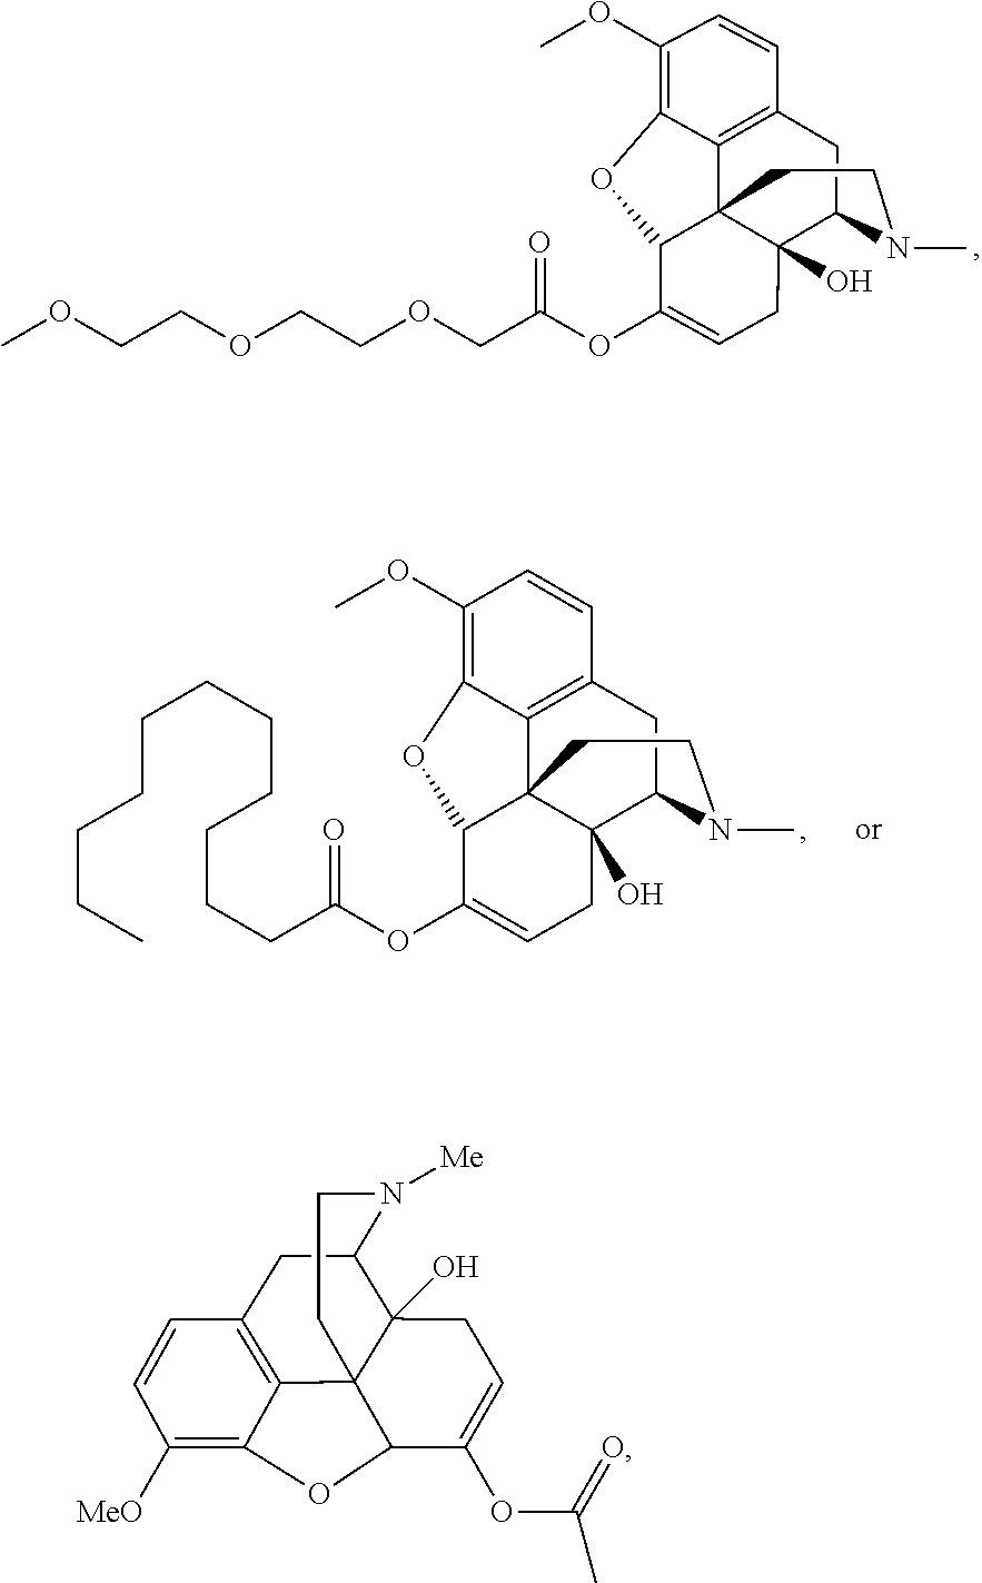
N1(C)C2CC3=C4C(=C(OC)C=C3)OC3C4(CC1)C2(O)CC=C3OC(COCCOCCOC)=O.C1=CC2=C3C(=C1OC)OC1C34C(O)(C(C2)N(C)CC4)CC=C1OC(CCCCCCCCCCC)=O.C1([MeO])=C2C3=C(C=C1)CC1N([Me])CCC34C1(O)CC=C(OC(=O)C)C4O2
